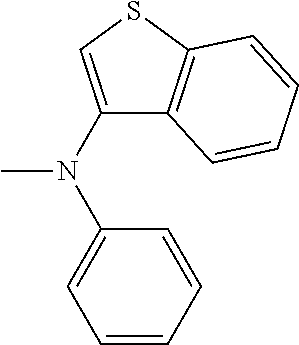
C1=CC=CC(N(C)C2=CSC3=C2C=CC=C3)=C1
